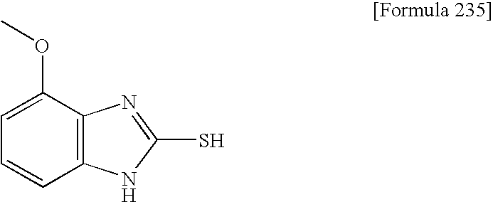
C1=C(OC)C2=C(C=C1)NC(S)=N2
